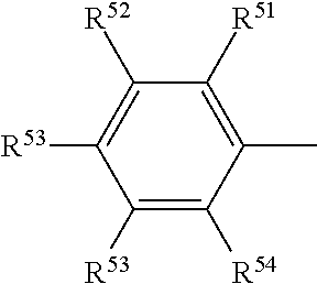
C1([R53])=C([R54])C(C)=C([R51])C([R52])=C1[R53]
